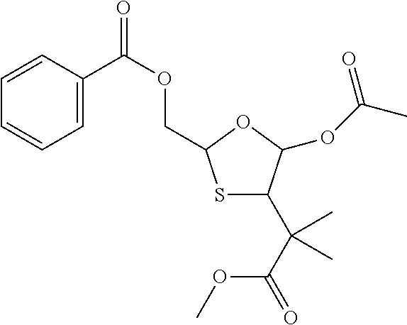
C1=CC(C(OCC2SC(C(C(OC)=O)(C)C)C(OC(C)=O)O2)=O)=CC=C1
